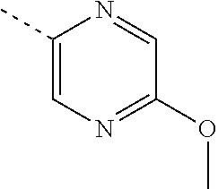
C1(C)=CN=C(OC)C=N1
